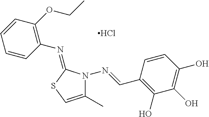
C1=CC(OCC)=C(N=C2N(N=CC3=C(O)C(O)=C(O)C=C3)C(C)=CS2)C=C1.Cl
